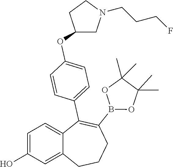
C1(OC2=CC=C(C3=C(B4OC(C)(C)C(C)(C)O4)CCCC4=CC(O)=CC=C34)C=C2)CN(CCCF)CC1
